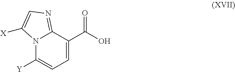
C12=NC=C([X])N1C([Y])=CC=C2C(O)=O
